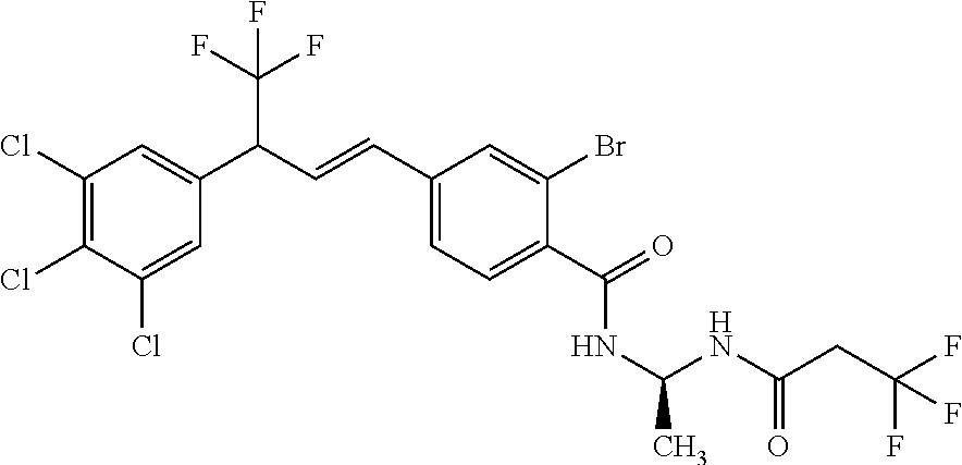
C1(Cl)=C(Cl)C(Cl)=CC(C(C=CC2=CC=C(C(=O)NC(C)NC(=O)CC(F)(F)F)C(Br)=C2)C(F)(F)F)=C1
